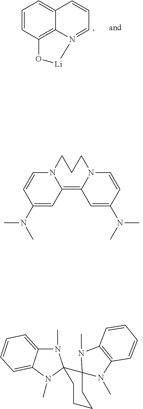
C1=CC2=C3C(=C1)C=CC=N3[Li]O2.N1(C)C2=CC=CC=C2N(C)C12C1(CCCC2)N(C)C2=C(N1C)C=CC=C2.C1(N(C)C)=CC2=C3N(CCCN2C=C1)C=CC(N(C)C)=C3
